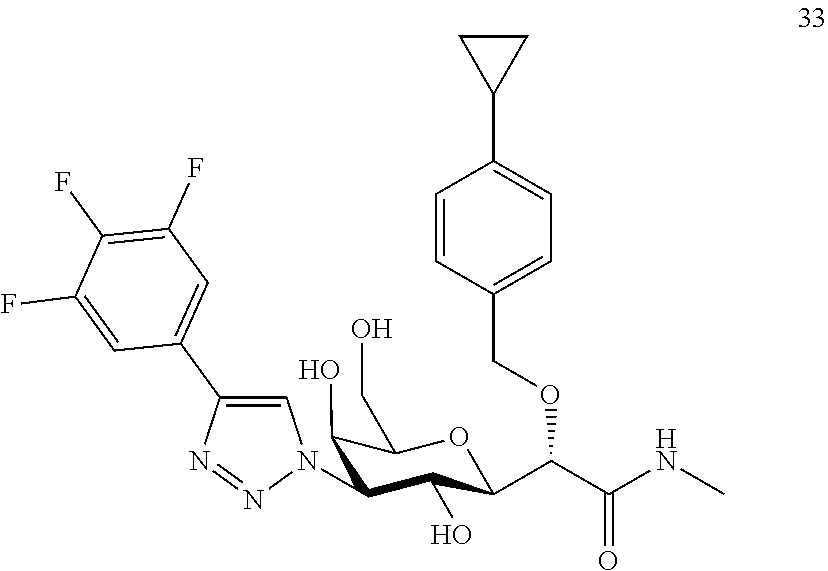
C1(O)C(CO)OC(C(C(NC)=O)OCC2=CC=C(C3CC3)C=C2)C(O)C1N1C=C(C2=CC(F)=C(F)C(F)=C2)N=N1
